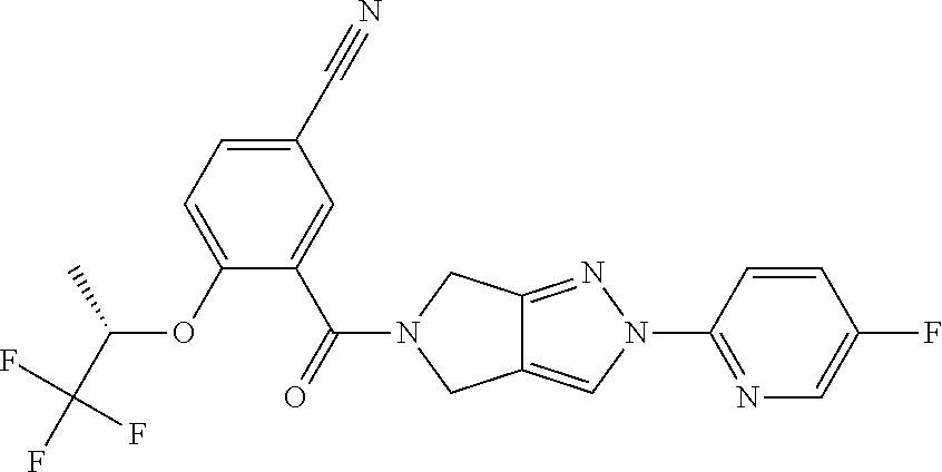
C1(C#N)=CC=C(OC(C(F)(F)F)C)C(C(=O)N2CC3=CN(C4=NC=C(F)C=C4)N=C3C2)=C1
